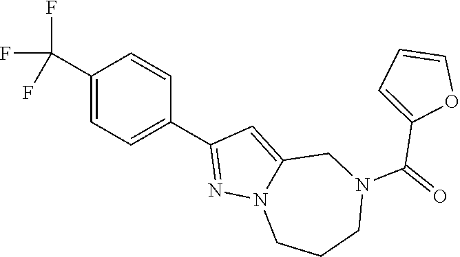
C1(C(F)(F)F)=CC=C(C2=NN3C(=C2)CN(C(=O)C2=CC=CO2)CCC3)C=C1
